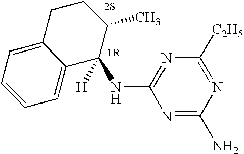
[H]C1(NC2=NC([C2H5])=NC(N)=N2)C2=CC=CC=C2CCC1C
